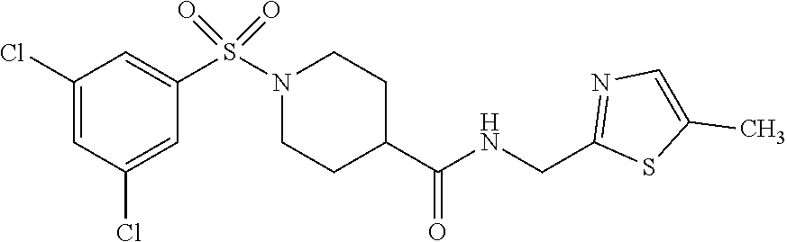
C1(Cl)=CC(Cl)=CC(S(N2CCC(C(NCC3=NC=C(C)S3)=O)CC2)(=O)=O)=C1
